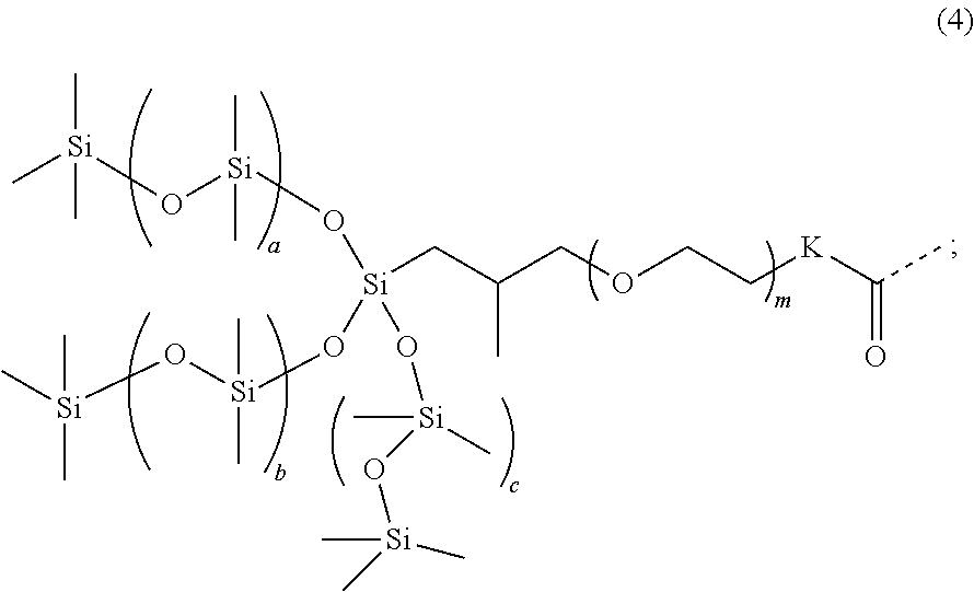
C[Si](O[Si](O[Si](O[Si](C)(C)O[Si](C)(C)C)(O[Si](C)(O[Si](C)(C)C)C)CC(C)COCC[K]C(C)=O)(C)C)(C)C
